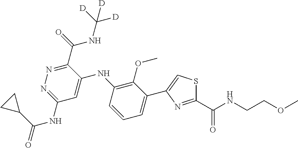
C1(C2=CSC(C(NCCOC)=O)=N2)=CC=CC(NC2=CC(NC(=O)C3CC3)=NN=C2C(=O)NC([D])([D])[D])=C1OC
